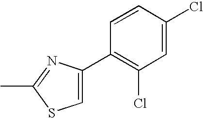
C1=C(Cl)C=CC(C2=CSC(C)=N2)=C1Cl
